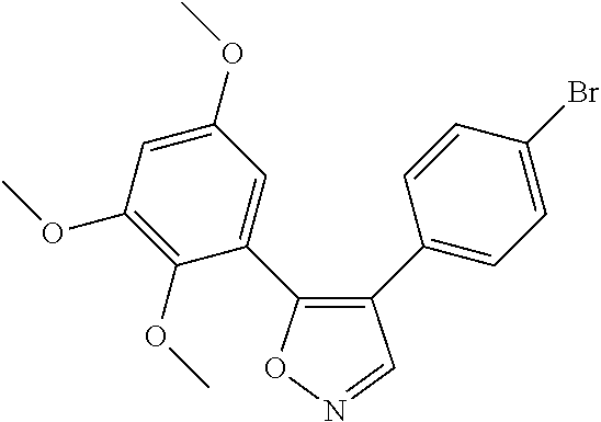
C1(C2=CC=C(Br)C=C2)=C(C2=CC(OC)=CC(OC)=C2OC)ON=C1
